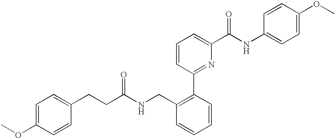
C1=C(OC)C=CC(CCC(NCC2=C(C3=NC(C(NC4=CC=C(OC)C=C4)=O)=CC=C3)C=CC=C2)=O)=C1
